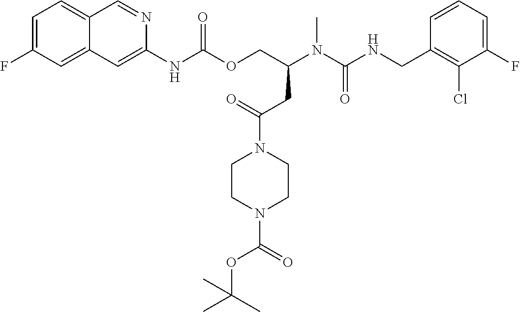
C1=CC(CNC(N(C(COC(NC2=CC3=CC(F)=CC=C3C=N2)=O)CC(=O)N2CCN(C(OC(C)(C)C)=O)CC2)C)=O)=C(Cl)C(F)=C1
